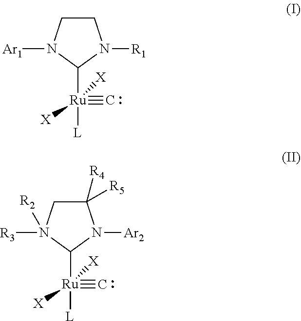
C1CN([Ar1])C([Ru]([L])(#C)([X])[X])N1[R1].C1([R4])([R5])CN([R3])([R2])C([Ru]([L])(#C)([X])[X])N1[Ar2]
